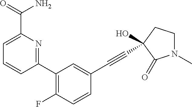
C1(C2=C(F)C=CC(C#CC3(O)CCN(C)C3=O)=C2)=NC(C(=O)N)=CC=C1
